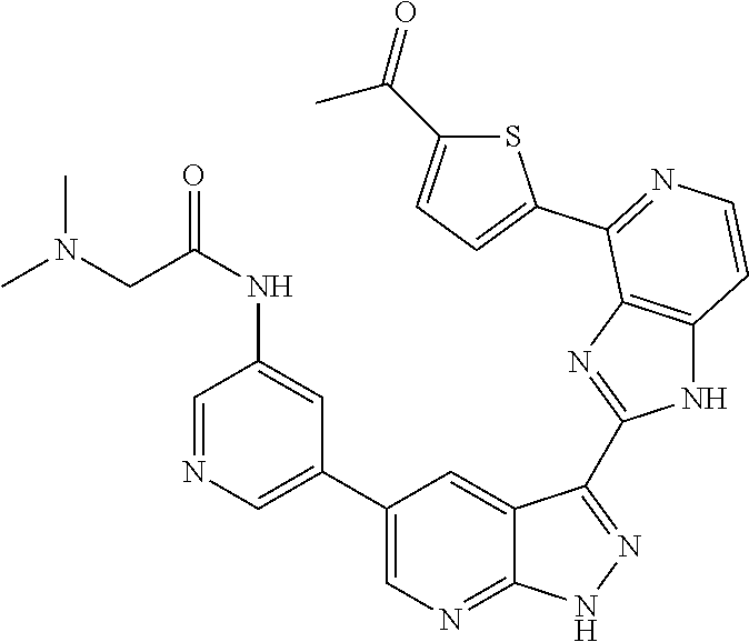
C1=NC=C(C2=CN=C3C(=C2)C(C2=NC4=C(N2)C=CN=C4C2=CC=C(C(=O)C)S2)=NN3)C=C1NC(=O)CN(C)C
